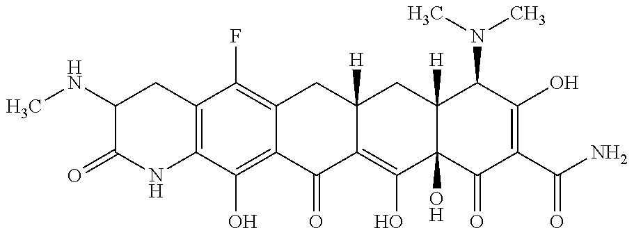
C12=C(C(O)=C3C(=C1F)CC1([H])C(=C(O)C4(O)C([H])(C1)C(N(C)C)C(O)=C(C(N)=O)C4=O)C3=O)NC(=O)C(NC)C2
